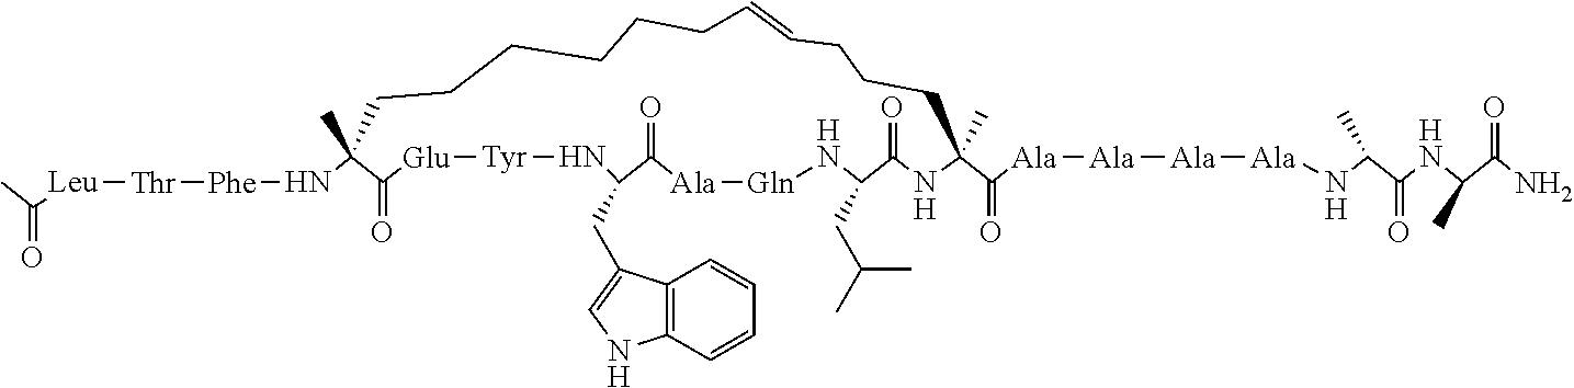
C(=O)([Leu][Thr][Phe]NC1(C)C(=O)[Glu][Tyr]NC(CC2=CNC3=C2C=CC=C3)C(=O)[Ala][Gln]NC(CC(C)C)C(=O)NC(C([Ala][Ala][Ala][Ala]NC(C(NC(C(N)=O)C)=O)C)=O)(C)CCCC=CCCCCCC1)C
